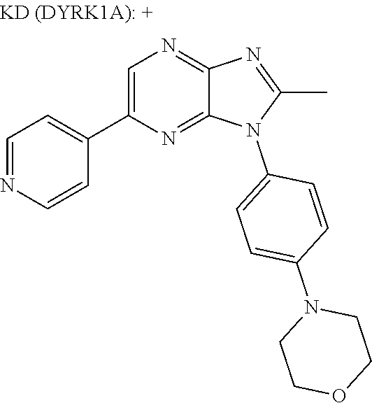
C1=NC=CC(C2=CN=C3N=C(C)N(C4=CC=C(N5CCOCC5)C=C4)C3=N2)=C1
